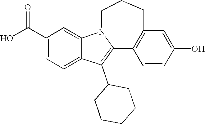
C1(C(O)=O)=CC=C2C(=C1)N1CCCC3=C(C1=C2C1CCCCC1)C=CC(O)=C3
